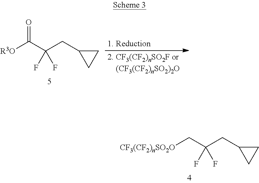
O=C(C(CC1CC1)(F)F)[R3O].C(C(CC1CC1)(F)F)[CF3(CF2)nSO2O]
